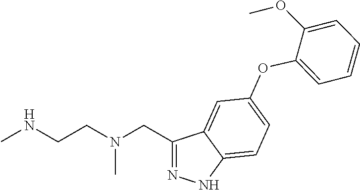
C1(CN(CCNC)C)=NNC2=CC=C(OC3=CC=CC=C3OC)C=C12
